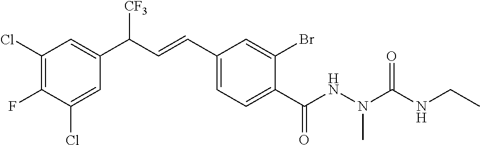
C1(Cl)=C(F)C(Cl)=CC(C(C=CC2=CC=C(C(NN(C)C(=O)NCC)=O)C(Br)=C2)[CF3])=C1
